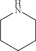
C1CCCCN1
